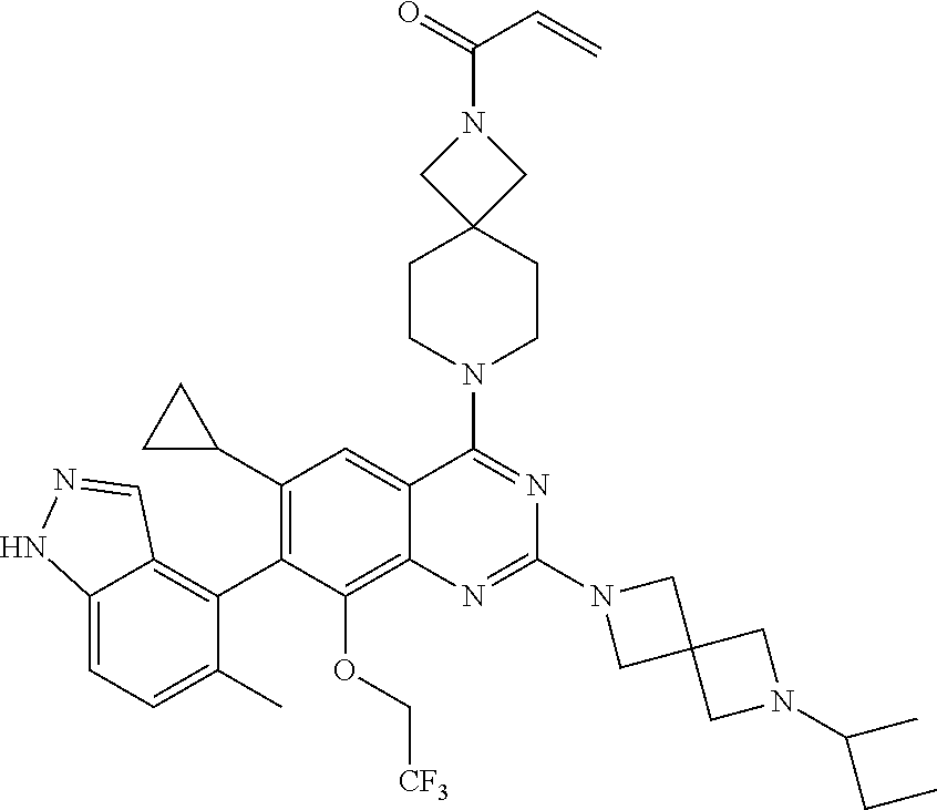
C12=CC=C(C)C(C3=C(C4CC4)C=C4C(=C3OC[CF3])N=C(N3CC5(C3)CN(C(CC)C)C5)N=C4N3CCC4(CC3)CN(C(=O)C=C)C4)=C1C=NN2
